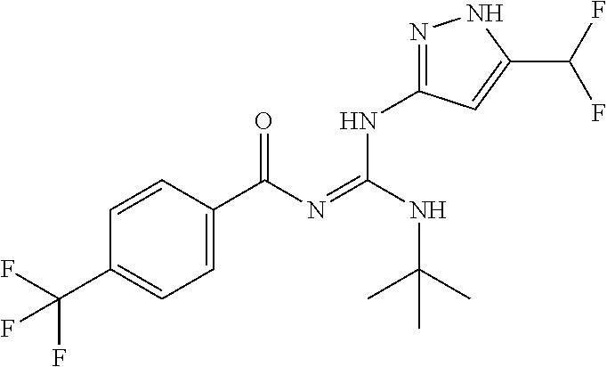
C1=CC(C(N=C(NC(C)(C)C)NC2=NNC(C(F)F)=C2)=O)=CC=C1C(F)(F)F
